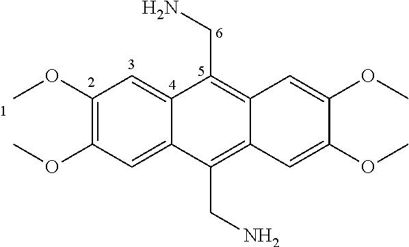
C1(OC)=C(OC)C=C2C(=C1)C(CN)=C1C(=C2CN)C=C(OC)C(OC)=C1
